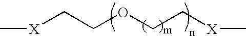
[X](CCOCC[X]C)C
